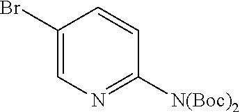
C1(Br)=CN=C([N(Boc)2])C=C1
